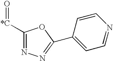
C1([*C]=O)=NN=C(C2=CC=NC=C2)O1
